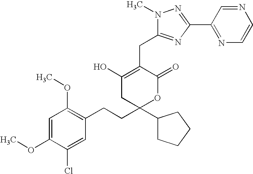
C1=C(OC)C(Cl)=CC(CCC2(C3CCCC3)OC(=O)C(CC3=NC(C4=NC=CN=C4)=NN3C)=C(O)C2)=C1OC
